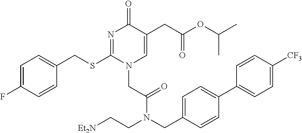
C1=C(F)C=CC(CSC2=NC(=O)C(CC(=O)OC(C)C)=CN2CC(=O)N(CC2=CC=C(C3=CC=C([CF3])C=C3)C=C2)CC[Et2N])=C1
